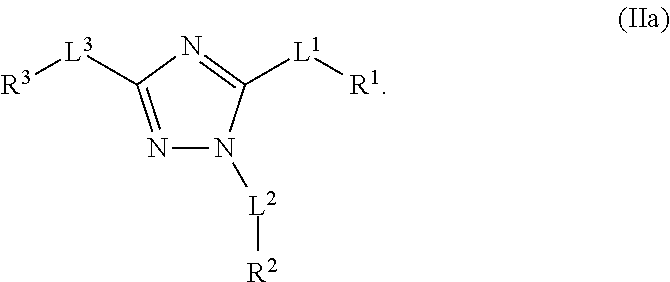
N1=C([L3][R3])N=C([L1][R1])N1[L2][R2]
